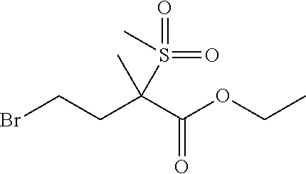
BrCCC(C(OCC)=O)(C)S(=O)(=O)C
